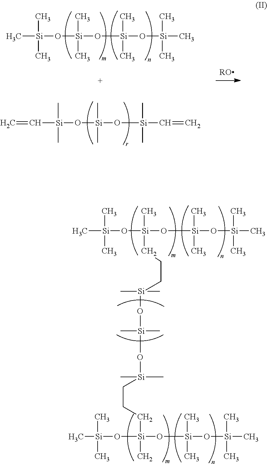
C([Si](O[Si](O[Si](C=C)(C)C)(C)C)(C)C)=C.C[Si](O[Si](O[Si](O[Si](C)(C)C)(C)C)(C)C)(C)C.[RO].C[Si](O[Si](O[Si](O[Si](C)(C)C)(C)C)(C)CCC[Si](C)(C)O[Si](C)(C)O[Si](CCC[Si](O[Si](C)(C)C)(O[Si](O[Si](C)(C)C)(C)C)C)(C)C)(C)C
